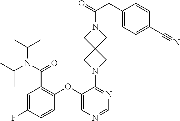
C1(OC2=C(C(=O)N(C(C)C)C(C)C)C=C(F)C=C2)=CN=CN=C1N1CC2(C1)CN(C(CC1=CC=C(C#N)C=C1)=O)C2
